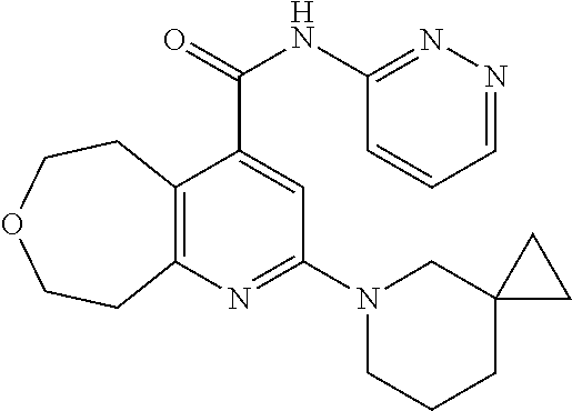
C12=C(N=C(N3CCCC4(C3)CC4)C=C1C(NC1=NN=CC=C1)=O)CCOCC2
